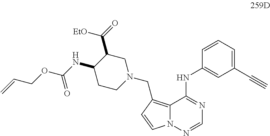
C1(C#C)=CC=CC(NC2=NC=NN3C2=C(CN2CC(C(=O)[EtO])C(NC(OCC=C)=O)CC2)C=C3)=C1
